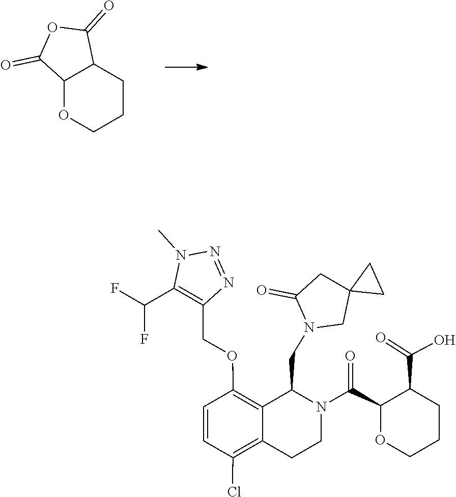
C12OCCCC1C(=O)OC2=O.C12(CN(CC3C4=C(OCC5=C(C(F)F)N(C)N=N5)C=CC(Cl)=C4CCN3C(C3C(C(=O)O)CCCO3)=O)C(=O)C1)CC2
